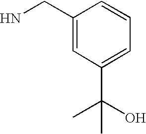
C1(CN)=CC(C(O)(C)C)=CC=C1
